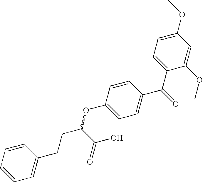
C1=CC(C(=O)C2=CC=C(OC)C=C2OC)=CC=C1OC(CCC1=CC=CC=C1)C(O)=O
